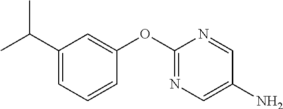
NC1=CN=C(OC2=CC(C(C)C)=CC=C2)N=C1
